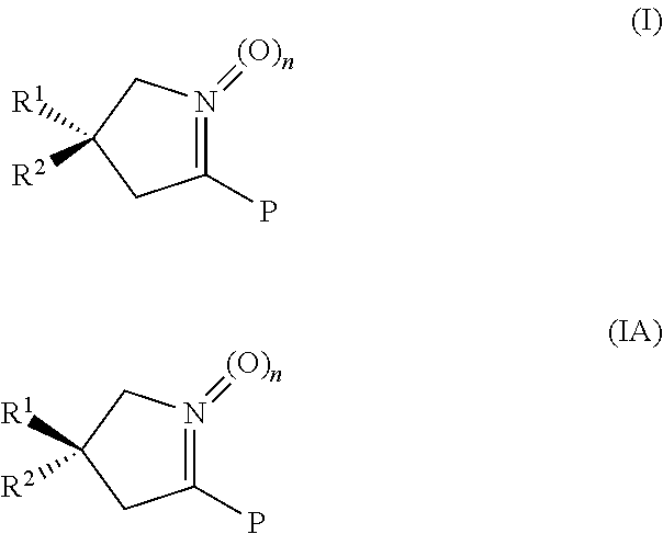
C1(P)=N(=[(O)n])CC([R1])([R2])C1.C1(P)=N(=[(O)n])CC([R1])([R2])C1
